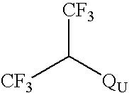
[CF3]C([QU])[CF3]
